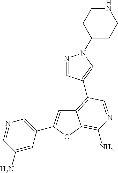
C12=C(C3=CN(C4CCNCC4)N=C3)C=NC(N)=C1OC(C1=CN=CC(N)=C1)=C2
